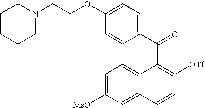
C(C1=C([OTf])C=CC2=CC([MsO])=CC=C12)(C1=CC=C(OCCN2CCCCC2)C=C1)=O
